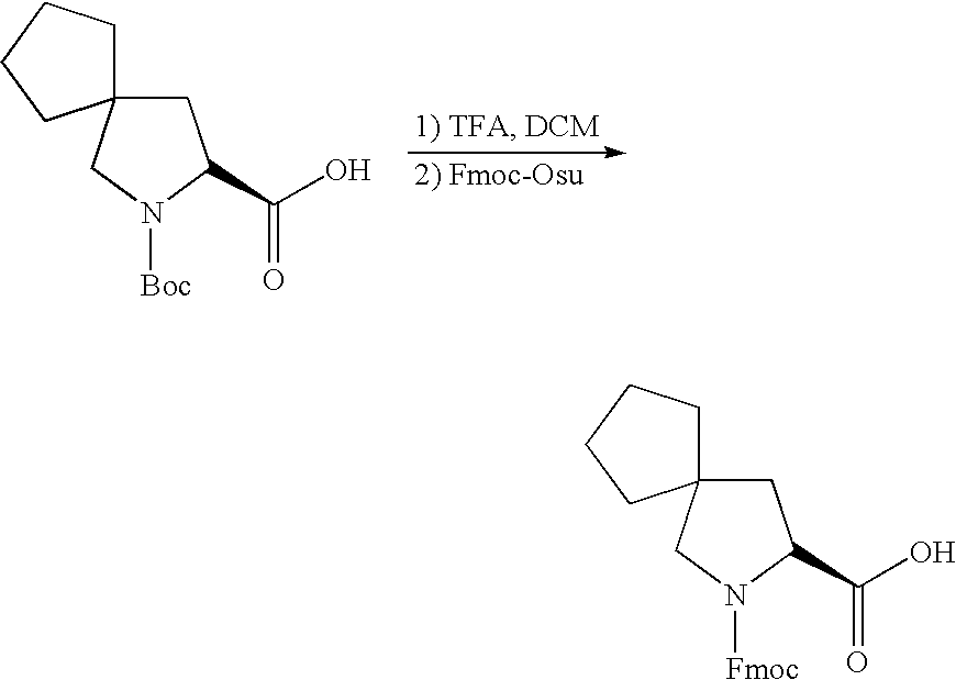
C1C(C(O)=O)N([Boc])CC12CCCC2.C1C(C(O)=O)N([Fmoc])CC12CCCC2
